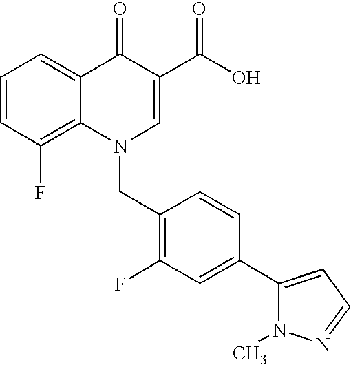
C12=C(F)C=CC=C1C(=O)C(C(O)=O)=CN2CC1=C(F)C=C(C2=CC=NN2C)C=C1
